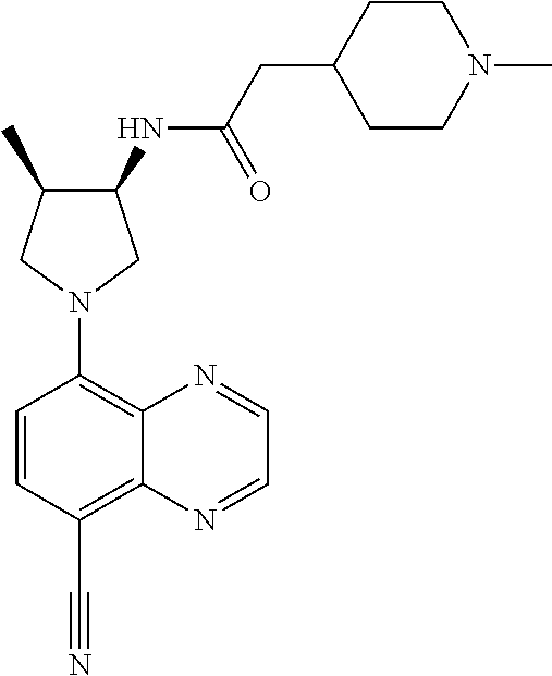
C1(NC(CC2CCN(C)CC2)=O)C(C)CN(C2=C3C(=C(C#N)C=C2)N=CC=N3)C1
